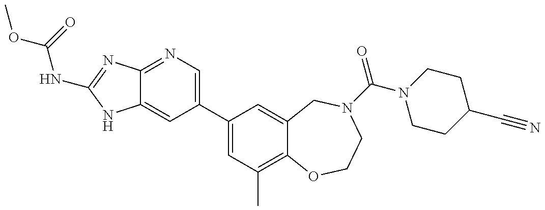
C12=NC=C(C3=CC(C)=C4C(=C3)CN(C(N3CCC(C#N)CC3)=O)CCO4)C=C1NC(NC(OC)=O)=N2
